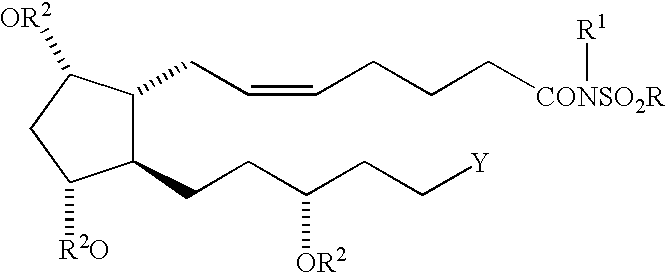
C1(CCC(CC[Y])[OR2])C(CC=CCCC[CONSO2R][R1])C([OR2])CC1[R2O]
